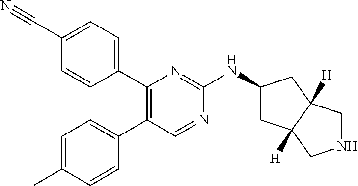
C1(C#N)=CC=C(C2=C(C3=CC=C(C)C=C3)C=NC(NC3CC4([H])C([H])(C3)CNC4)=N2)C=C1
